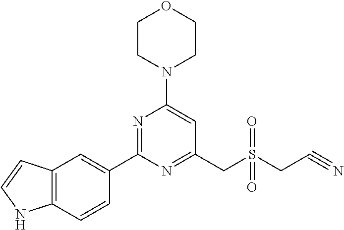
C1CN(C2=CC(CS(CC#N)(=O)=O)=NC(C3=CC4=C(C=C3)NC=C4)=N2)CCO1
